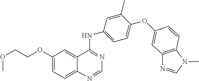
COCCOC1=CC=C2C(=C1)C(NC1=CC=C(OC3=CC4=C(N(C)C=N4)C=C3)C(C)=C1)=NC=N2
